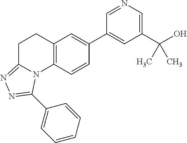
C1(C(O)(C)C)=CN=CC(C2=CC3=C(C=C2)N2C(=NN=C2C2=CC=CC=C2)CC3)=C1
